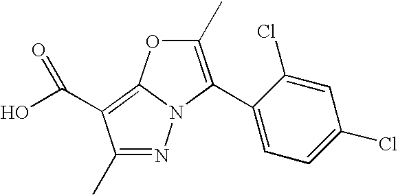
C1(C)=NN2C(=C1C(O)=O)OC(C)=C2C1=CC=C(Cl)C=C1Cl
